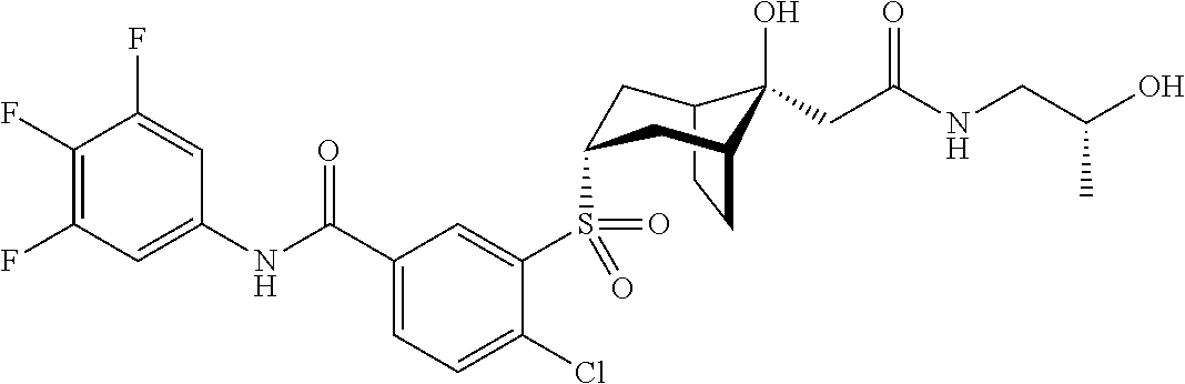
C12CCC(CC(S(C3=CC(C(NC4=CC(F)=C(F)C(F)=C4)=O)=CC=C3Cl)(=O)=O)C1)C2(O)CC(NCC(O)C)=O
